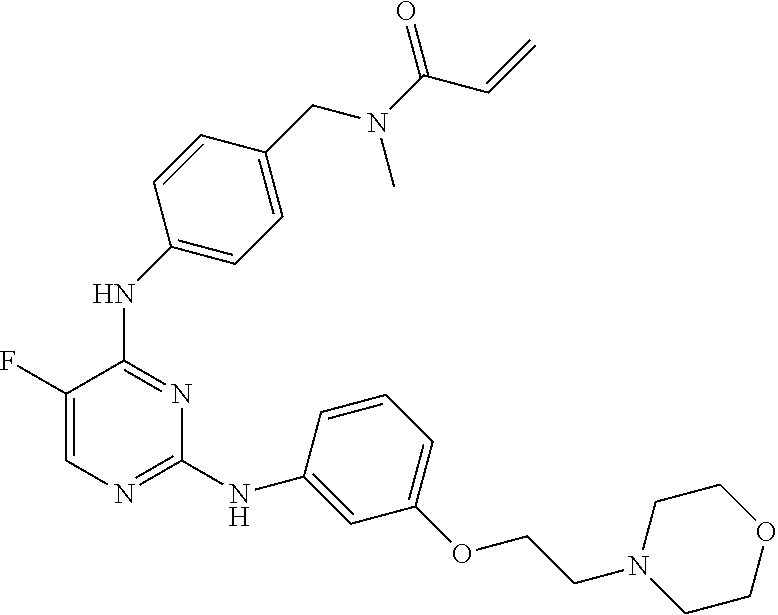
C1=C(F)C(NC2=CC=C(CN(C(C=C)=O)C)C=C2)=NC(NC2=CC(OCCN3CCOCC3)=CC=C2)=N1
